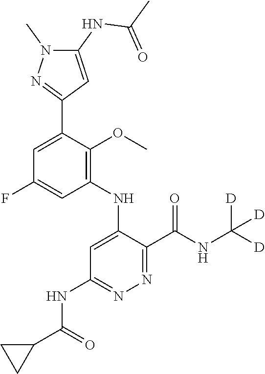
C1=C(F)C=C(C2=NN(C)C(NC(=O)C)=C2)C(OC)=C1NC1=CC(NC(C2CC2)=O)=NN=C1C(NC([D])([D])[D])=O
